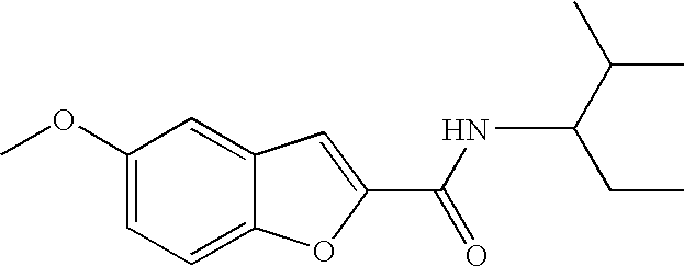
C1(OC)=CC=C2C(=C1)C=C(C(=O)NC(C(C)C)CC)O2
